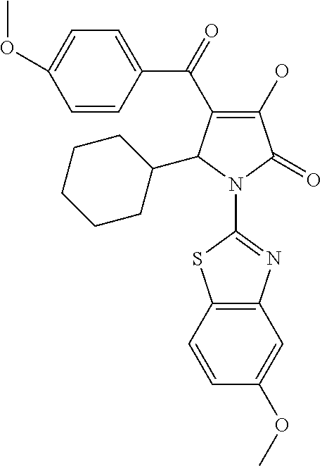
C1(O)=C(C(C2=CC=C(OC)C=C2)=O)C(C2CCCCC2)N(C2=NC3=C(S2)C=CC(OC)=C3)C1=O
